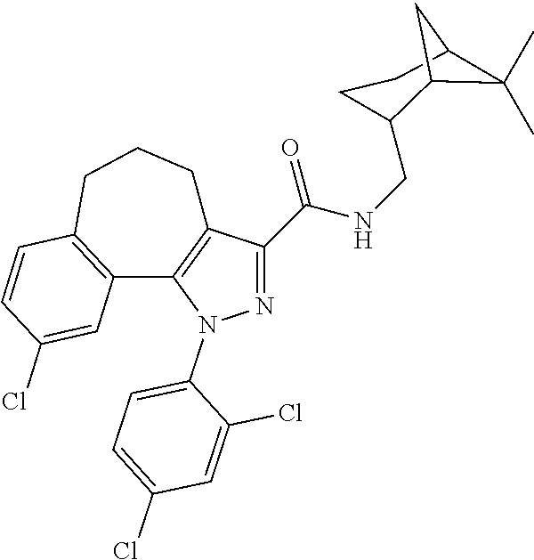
N1=C(C(NCC2CCC3C(C)(C)C2C3)=O)C2=C(N1C1=CC=C(Cl)C=C1Cl)C1=C(CCC2)C=CC(Cl)=C1
